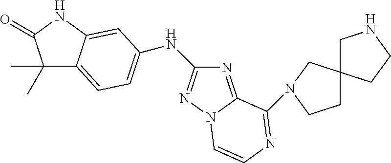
C1(C)(C)C2=CC=C(NC3=NN4C(=N3)C(N3CC5(CC3)CNCC5)=NC=C4)C=C2NC1=O
